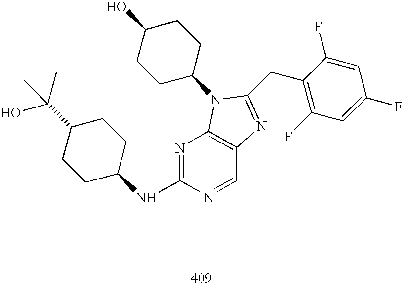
N1=C(NC2CCC(C(O)(C)C)CC2)N=CC2=C1N(C1CCC(O)CC1)C(CC1=C(F)C=C(F)C=C1F)=N2
